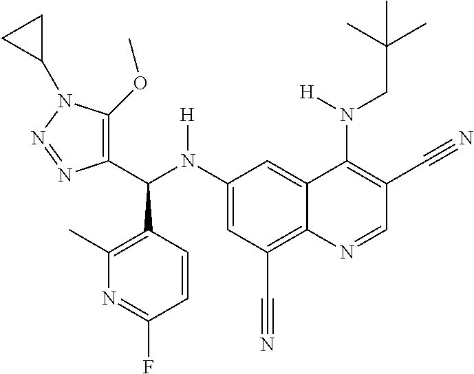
C1(N(C(C2=C(OC)N(C3CC3)N=N2)C2=C(C)N=C(F)C=C2)[H])=CC(C#N)=C2C(=C1)C(N(CC(C)(C)C)[H])=C(C#N)C=N2
